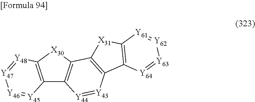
C12=C([X30]C3=C1[Y45]=[Y46][Y47]=[Y48]3)C1=C([Y43]=[Y44]2)C2=C([X31]1)[Y61]=[Y62][Y63]=[Y64]2
